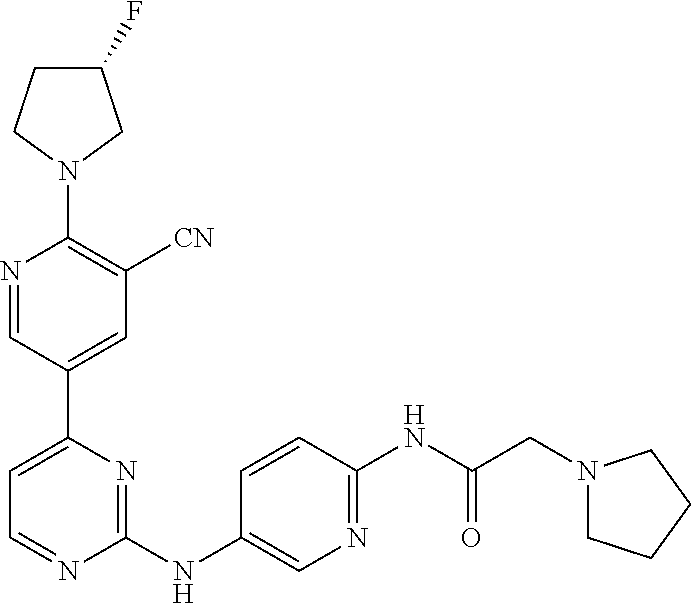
C1(F)CCN(C2=C([CN])C=C(C3=CC=NC(NC4=CN=C(NC(CN5CCCC5)=O)C=C4)=N3)C=N2)C1
